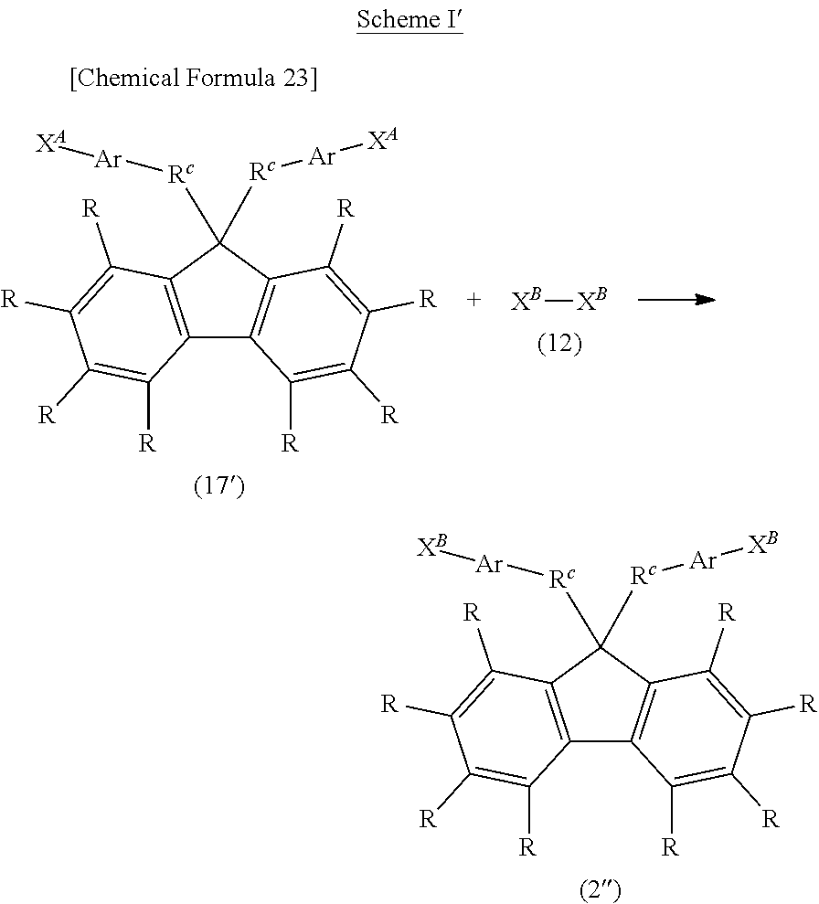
C12=C(C([Rc][Ar][XA])([Rc][Ar][XA])C3=C1C([R])=C([R])C([R])=C3[R])C([R])=C([R])C([R])=C2[R].[XB][XB].C12=C(C([Rc][Ar][XB])([Rc][Ar][XB])C3=C1C([R])=C([R])C([R])=C3[R])C([R])=C([R])C([R])=C2[R]
